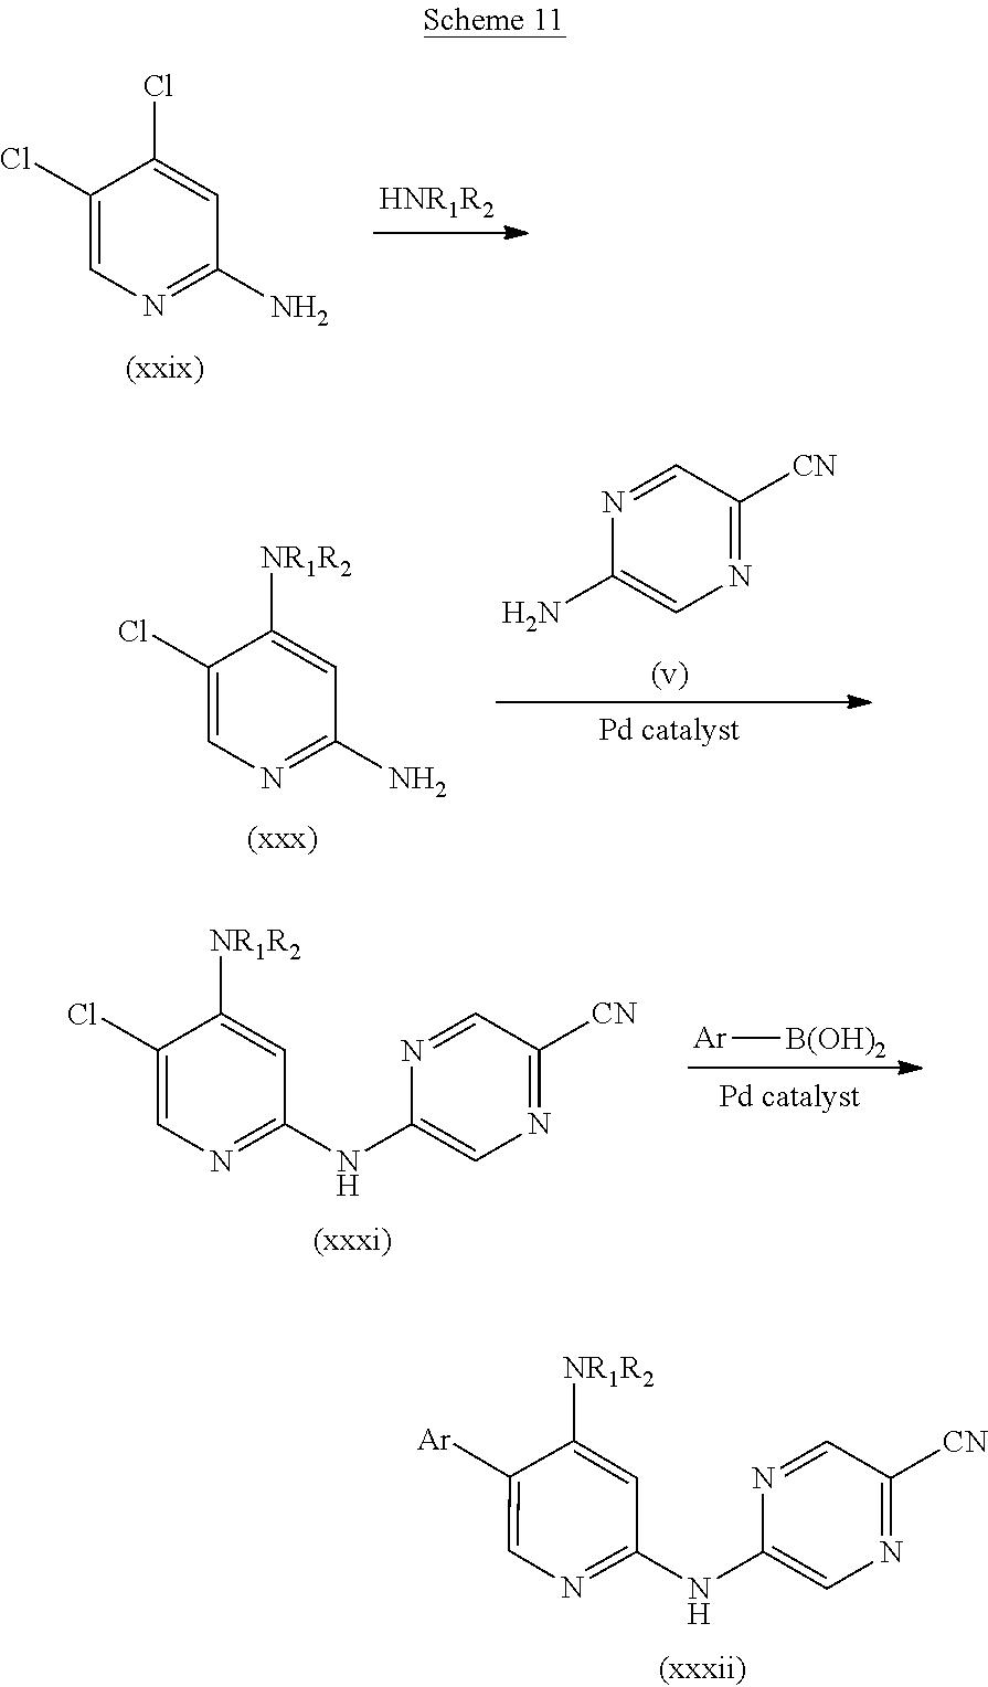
C1(Cl)=CN=C(N)C=C1Cl.[HNR1R2].N1=CC([CN])=NC=C1N.C1(Cl)=CN=C(N)C=C1[NR1R2].N1=CC([CN])=NC=C1NC1=NC=C([Ar])C([NR1R2])=C1.N1=CC([CN])=NC=C1NC1=NC=C(Cl)C([NR1R2])=C1.[Ar][B(OH)2]
